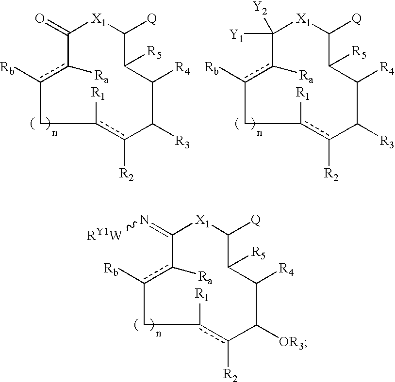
C1(=N[RY1W])[X1]C([Q])C([R5])C([R4])C([OR3])c([R2])c([R1])Cc([Rb])c1[Ra].O=C1[X1]C([Q])C([R5])C([R4])C([R3])c([R2])c([R1])Cc([Rb])c1[Ra].[Y2]C1([Y1])[X1]C([Q])C([R5])C([R4])C([R3])c([R2])c([R1])Cc([Rb])c1[Ra]
